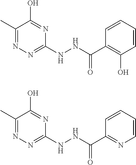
C1=CC=CC(O)=C1C(=O)NNC1=NN=C(C)C(O)=N1.C1(NNC(C2=NC=CC=C2)=O)=NN=C(C)C(O)=N1
